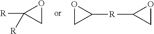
[R]C1([R])CO1.C1([R]C2CO2)OC1
